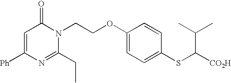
C1=C([Ph])N=C(CC)N(CCOC2=CC=C(SC([CO2H])C(C)C)C=C2)C1=O
